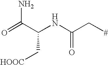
O=C(C(NC(C[#])=O)C[HOOC])N
